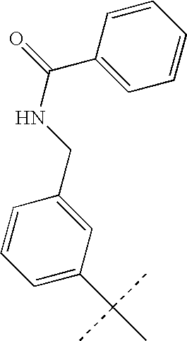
C1=C(C(C)(C)C)C=C(CNC(C2=CC=CC=C2)=O)C=C1
